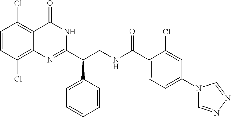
C1(C(CNC(C2=CC=C(N3C=NN=C3)C=C2Cl)=O)C2=CC=CC=C2)=NC2=C(Cl)C=CC(Cl)=C2C(=O)N1
